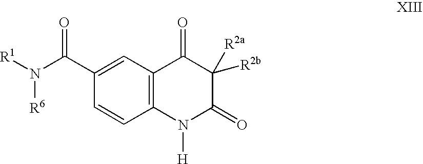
C12=C(C=C(C(N([R1])[R6])=O)C=C1)C(=O)C([R2b])([R2a])C(=O)N2[H]
